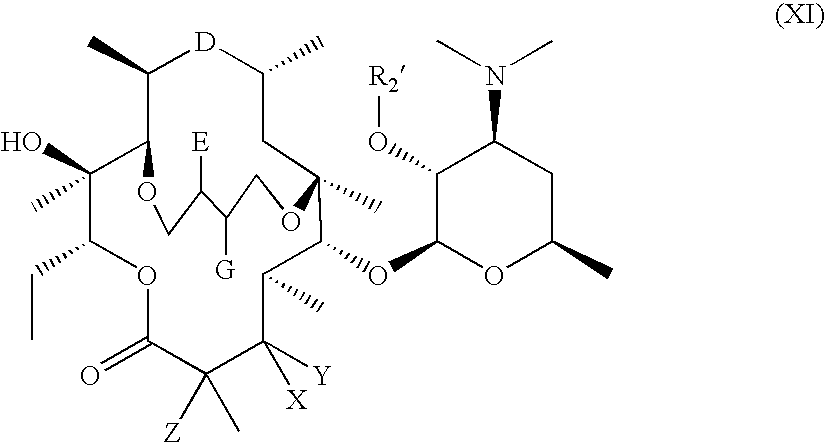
O1C(=O)C([Z])(C)C([X])([Y])C(C)C(OC2OC(C)CC(N(C)C)C2O[R2])C2(C)CC(C)[D]C(C)C(C(C)(O)C1CC)OCC([E])C([G])CO2
